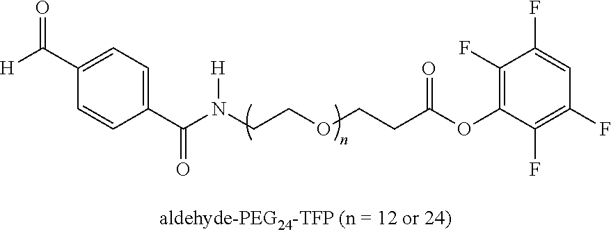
C1(C([H])=O)=CC=C(C(N(CCOCCC(OC2=C(F)C(F)=CC(F)=C2F)=O)[H])=O)C=C1
